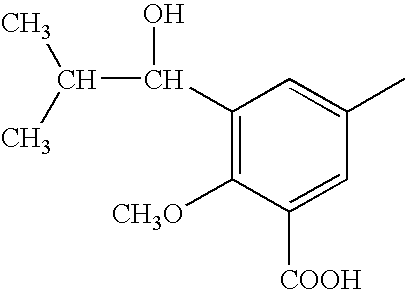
C1(C(C(C)C)O)=C([CH3O])C([COOH])=CC(C)=C1
